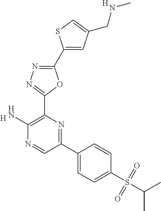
[H].C1(N)=C(C2=NN=C(C3=CC(CNC)=CS3)O2)N=C(C2=CC=C(S(C(C)C)(=O)=O)C=C2)C=N1.[H]
